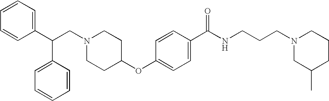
N1(CC(C2=CC=CC=C2)C2=CC=CC=C2)CCC(OC2=CC=C(C(NCCCN3CC(C)CCC3)=O)C=C2)CC1
